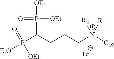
[EtO]P(C(CCCN([C18])([R1])[R2])P([OEt])([OEt])=O)(=O)[OEt].[Br-]
